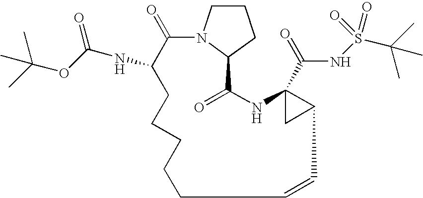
C1CN2C(C1)C(=O)NC1(C(=O)NS(C(C)(C)C)(=O)=O)CC1C=CCCCCCC(NC(=O)OC(C)(C)C)C2=O
